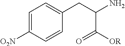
C1=C([O2N])C=CC(CC(N)C(=O)[OR])=C1
